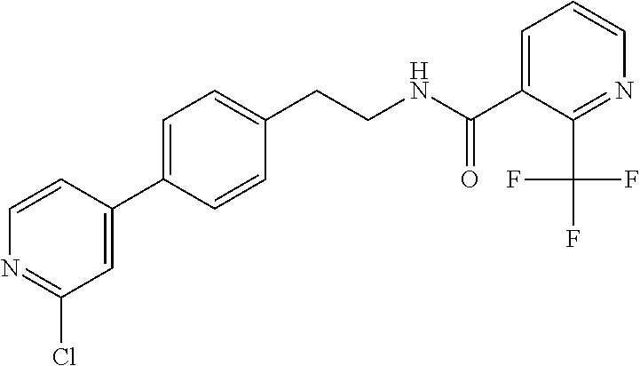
C(CNC(=O)C1=CC=CN=C1C(F)(F)F)C1=CC=C(C2=CC(Cl)=NC=C2)C=C1
